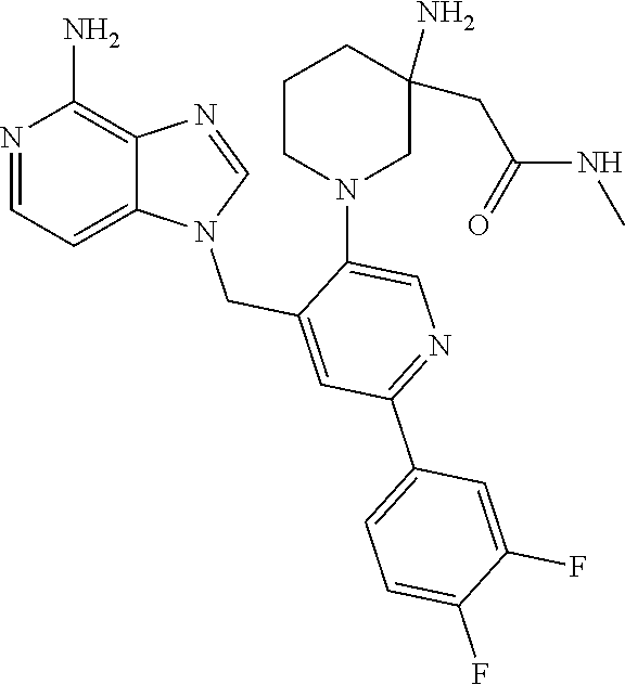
N1=CN(CC2=CC(C3=CC=C(F)C(F)=C3)=NC=C2N2CC(N)(CC(=O)NC)CCC2)C2=CC=NC(N)=C12
